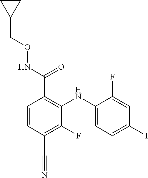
C1=C(NC2=C(C(NOCC3CC3)=O)C=CC(C#N)=C2F)C(F)=CC(I)=C1
